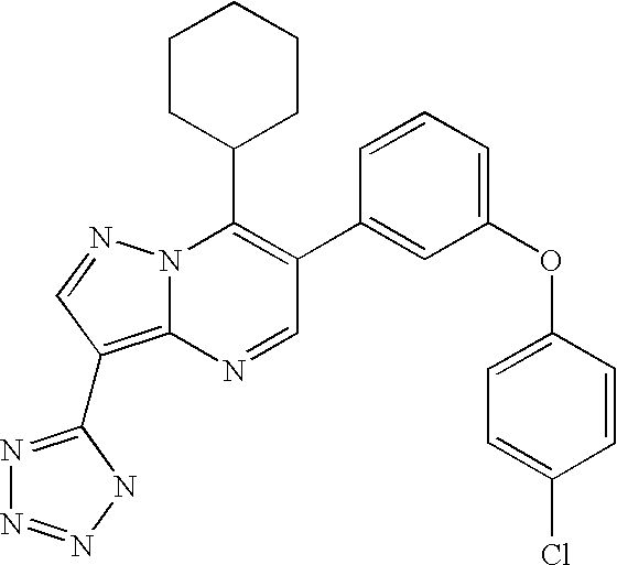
N1=CC(C2=CC(OC3=CC=C(Cl)C=C3)=CC=C2)=C(C2CCCCC2)N2C1=C(C1=NN=NN1)C=N2
